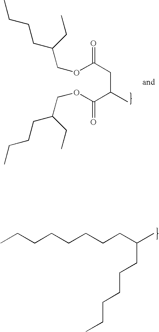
O(C(CC(C(OCC(CCCC)CC)=O)C)=O)CC(CCCC)CC.CCCCCCCCC(C)CCCCCC
